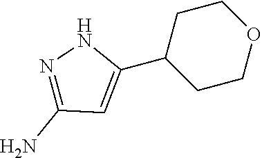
C1C(C2=CC(N)=NN2)CCOC1
